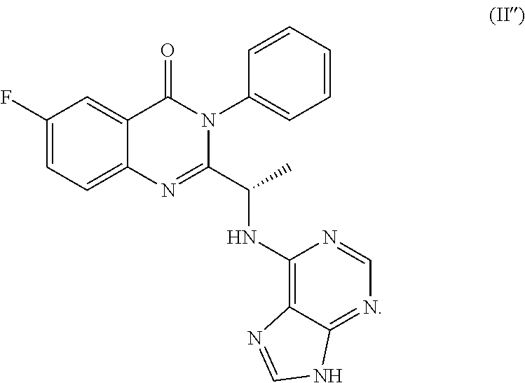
C1=C2C(=CC(F)=C1)C(=O)N(C1=CC=CC=C1)C(C(C)NC1=C3C(=NC=N1)NC=N3)=N2
